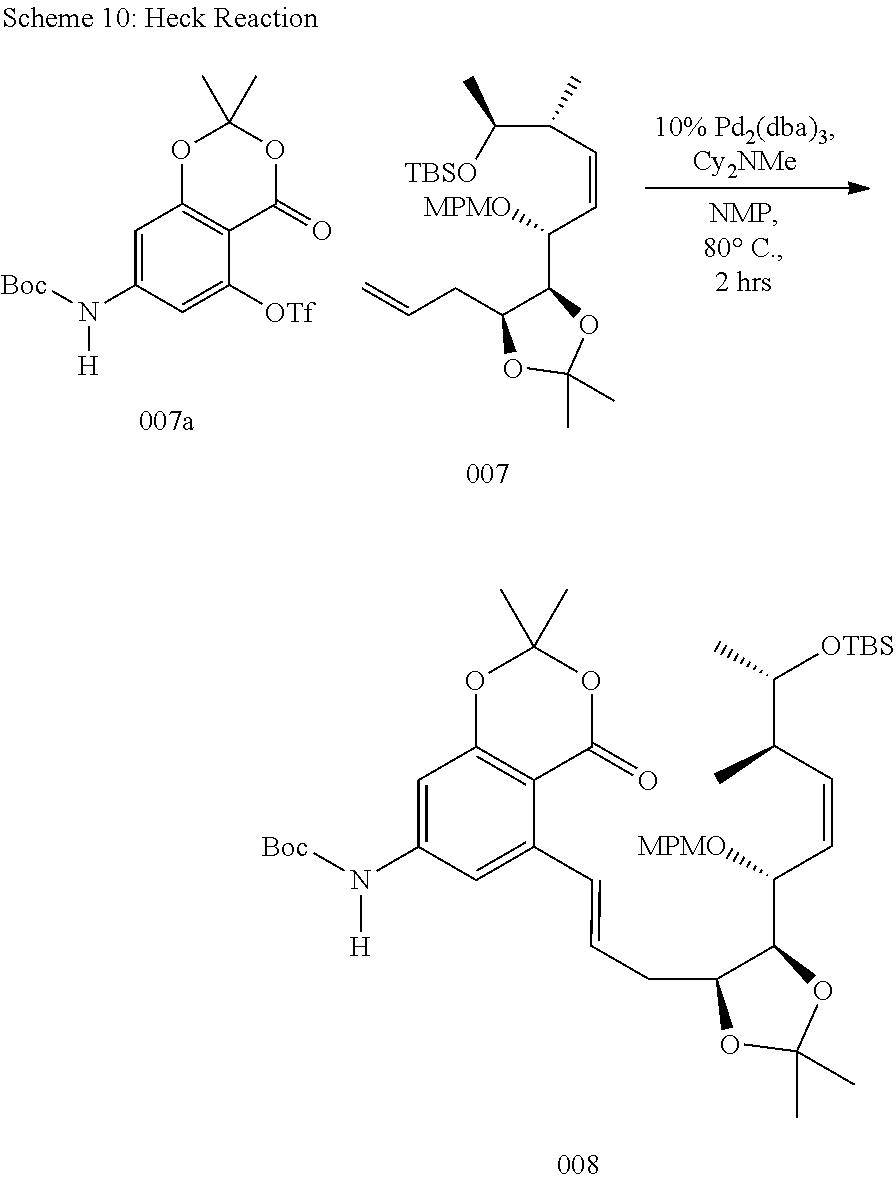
O1C2=C(C(=O)OC1(C)C)C([OTf])=CC(N([Boc])[H])=C2.C(C([TBSO])C)(C)C=CC(C1C(CC=C)OC(C)(C)O1)[MPMO].O1C2=C(C(=O)OC1(C)C)C(C=CCC1C(C(C=CC(C([OTBS])C)C)[MPMO])OC(C)(C)O1)=CC(N([Boc])[H])=C2
